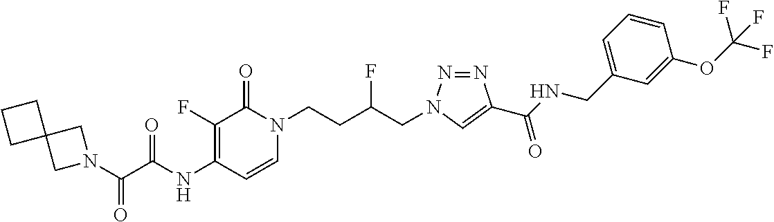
N(C1=C(F)C(=O)N(CCC(CN2N=NC(C(NCC3=CC=CC(OC(F)(F)F)=C3)=O)=C2)F)C=C1)C(=O)C(=O)N1CC2(C1)CCC2
